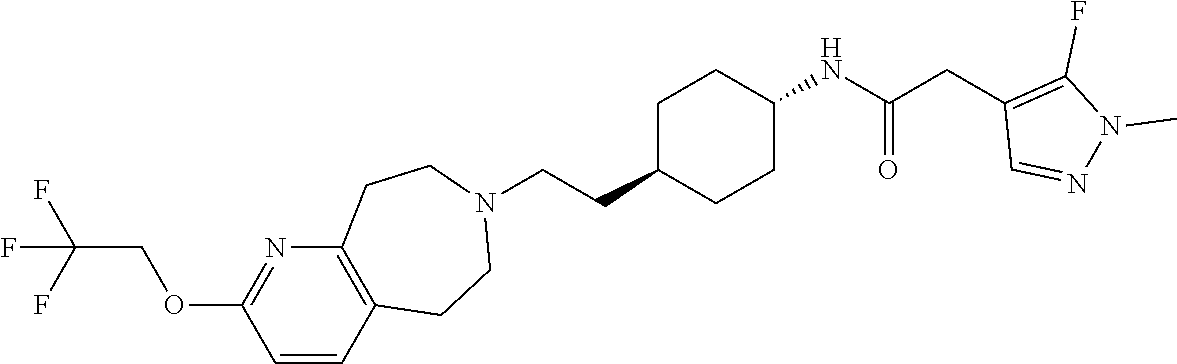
C1C(CCN2CCC3=C(CC2)C=CC(OCC(F)(F)F)=N3)CCC(NC(CC2=C(F)N(C)N=C2)=O)C1
